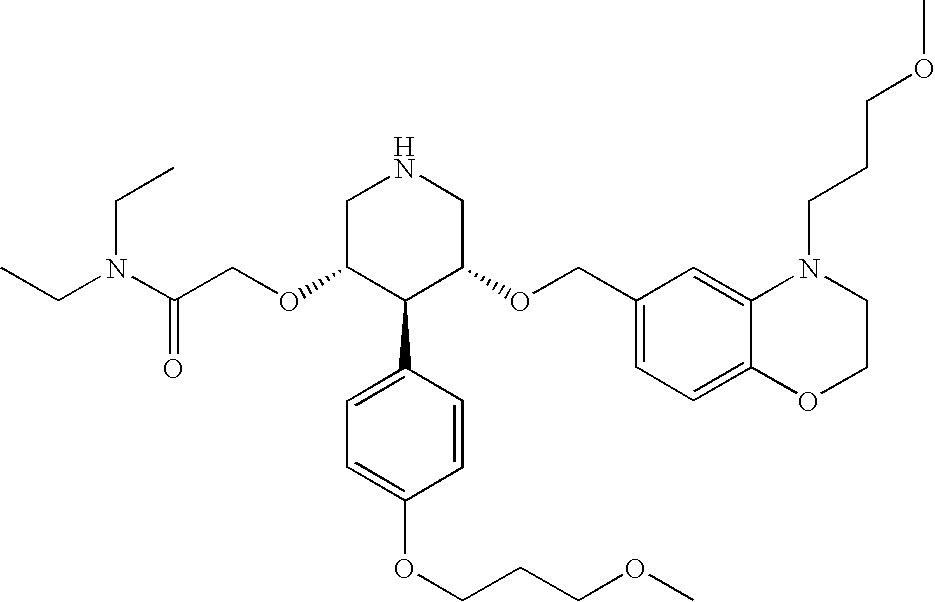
C(OC1C(C2=CC=C(OCCCOC)C=C2)C(OCC2=CC=C3C(=C2)N(CCCOC)CCO3)CNC1)C(N(CC)CC)=O
